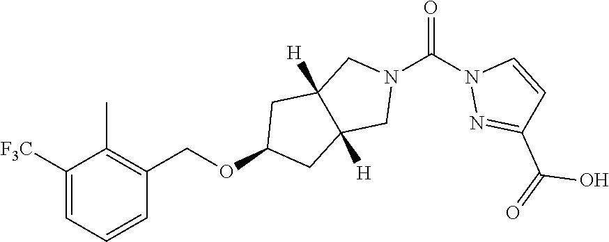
C1([F3C])=CC=CC(COC2CC3([H])C([H])(C2)CN(C(N2N=C(C(=O)O)C=C2)=O)C3)=C1C
